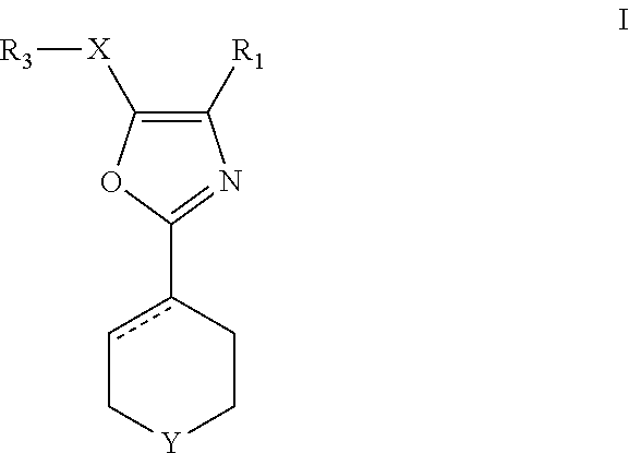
[X](C1=C([R1])N=C(c2cC[Y]CC2)O1)[R3]
